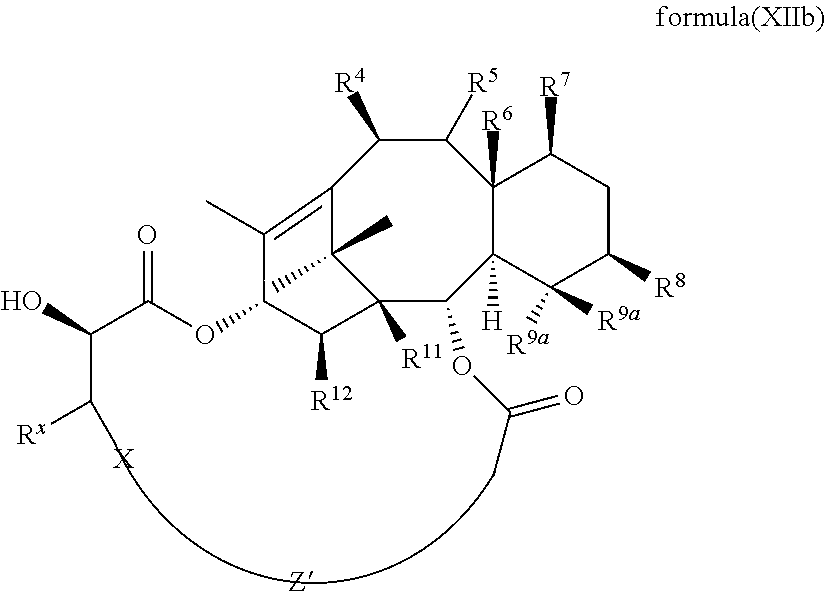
C12=C(C)C(OC(C(O)C([Rx])[X])=O)C([R12])C([R11])(C1(C)C)C(OC(=O)C)C1([H])C([R6])(C([R5])C2[R4])C([R7])CC([R8])C1([R9a])[R9a]
